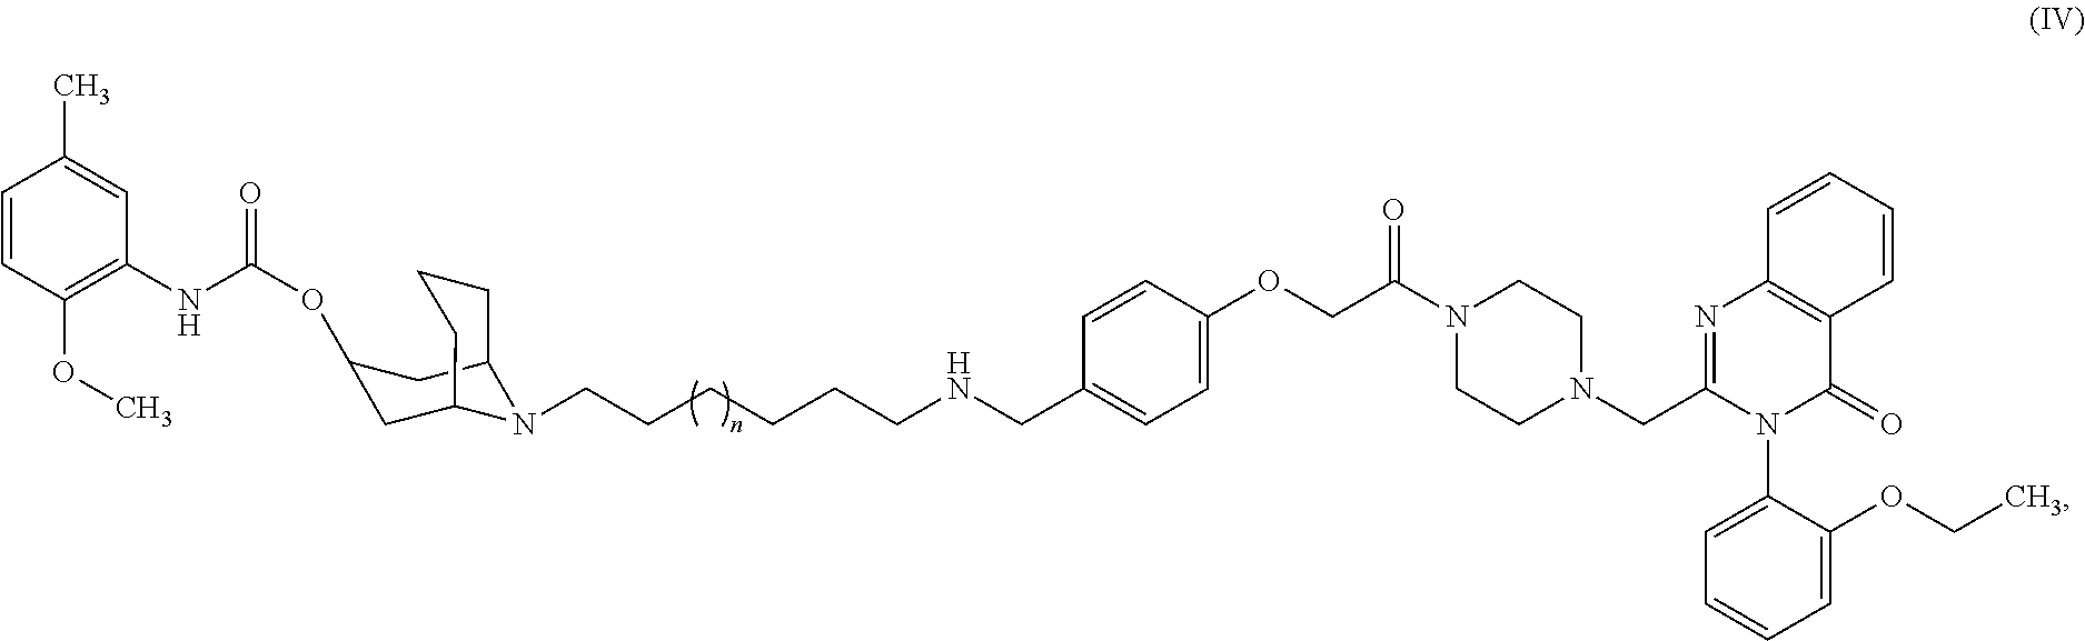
C1(OC(=O)NC2=C(OC)C=CC(C)=C2)CC2N(CCCCCCNCC3=CC=C(OCC(N4CCN(CC5=NC6=C(C(=O)N5C5=CC=CC=C5OCC)C=CC=C6)CC4)=O)C=C3)C(C1)CCC2
